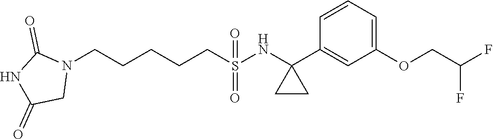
N1(CCCCCS(NC2(C3=CC(OCC(F)F)=CC=C3)CC2)(=O)=O)C(=O)NC(=O)C1
